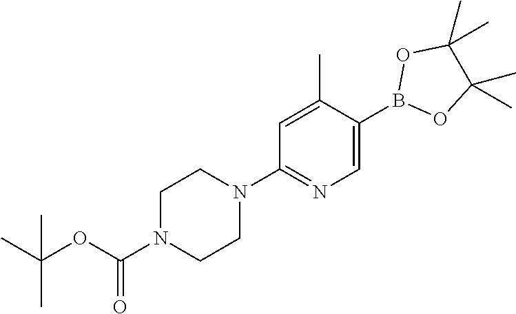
C1N(C(OC(C)(C)C)=O)CCN(C2=NC=C(B3OC(C)(C)C(C)(C)O3)C(C)=C2)C1
